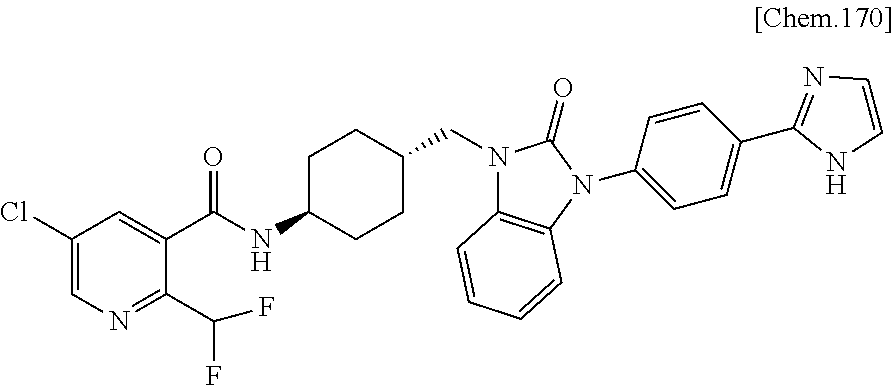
C1(Cl)=CN=C(C(F)F)C(C(NC2CCC(CN3C4=C(N(C5=CC=C(C6=NC=CN6)C=C5)C3=O)C=CC=C4)CC2)=O)=C1
